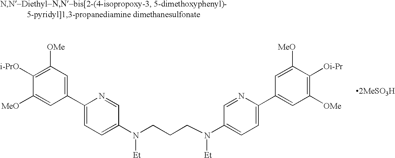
C1([OMe])=C([i-PrO])C([MeO])=CC(C2=CC=C(N([Et])CCCN(C3=CC=C(C4=CC([OMe])=C([Oi-Pr])C([MeO])=C4)N=C3)[Et])C=N2)=C1.[2MeSO3H]
